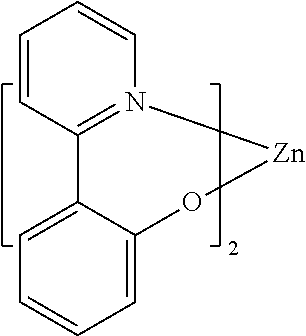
C12=N([Zn]OC3=CC=CC=C13)C=CC=C2
